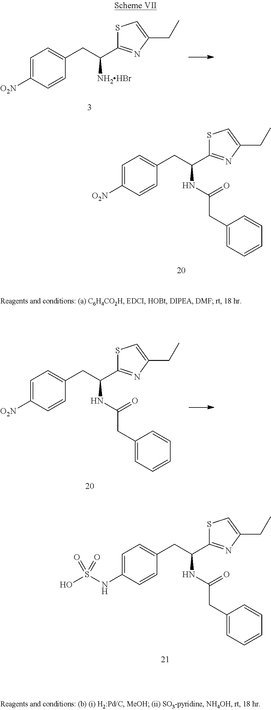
C1=C([O2N])C=CC(CC(C2=NC(CC)=CS2)[NH2HBr])=C1.C1=C([O2N])C=CC(CC(C2=NC(CC)=CS2)NC(CC2=CC=CC=C2)=O)=C1.C1=C([O2N])C=CC(CC(C2=NC(CC)=CS2)NC(CC2=CC=CC=C2)=O)=C1.C1=C(NS(O)(=O)=O)C=CC(CC(C2=NC(CC)=CS2)NC(CC2=CC=CC=C2)=O)=C1
